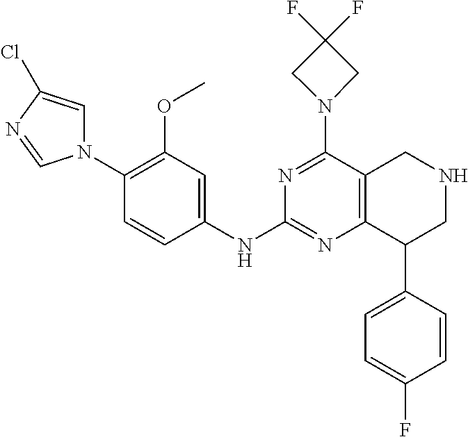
C1(N2C=C(Cl)N=C2)=C(OC)C=C(NC2=NC3=C(C(N4CC(F)(F)C4)=N2)CNCC3C2=CC=C(F)C=C2)C=C1
